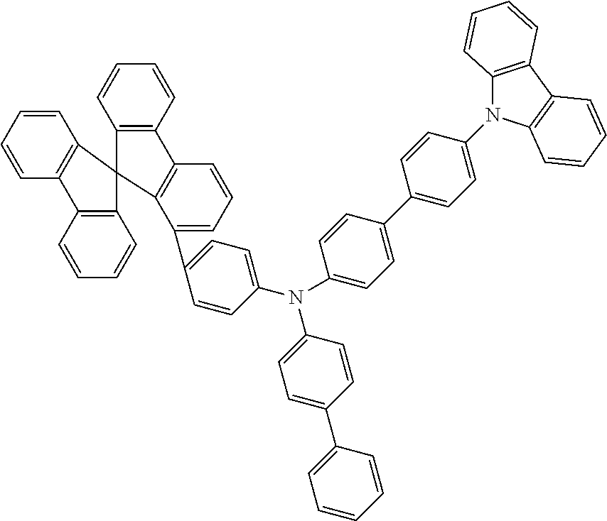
C1=CC=C(C2=CC=C(N(C3=CC=C(C4=CC=C(N5C6=C(C7=C5C=CC=C7)C=CC=C6)C=C4)C=C3)C3=CC=C(C4=CC=CC=C4)C=C3)C=C2)C2=C1C1=C(C=CC=C1)C21C2=C(C=CC=C2)C2=C1C=CC=C2
